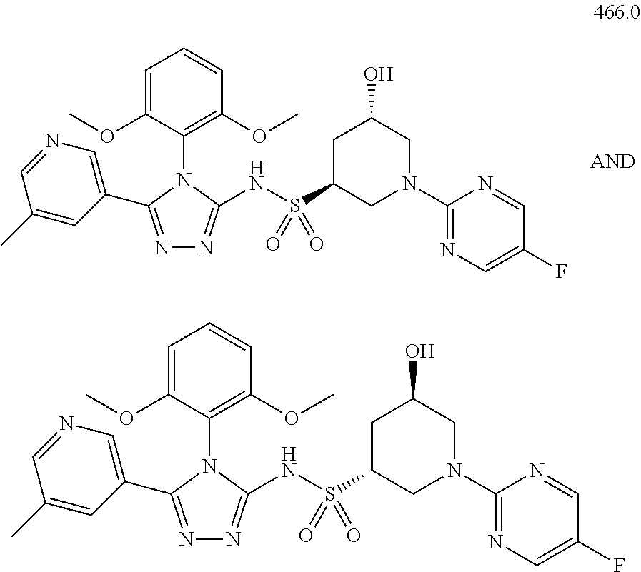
S(=O)(=O)(C1CN(C2=NC=C(F)C=N2)CC(O)C1)NC1=NN=C(C2=CN=CC(C)=C2)N1C1=C(OC)C=CC=C1OC.S(=O)(=O)(C1CN(C2=NC=C(F)C=N2)CC(O)C1)NC1=NN=C(C2=CN=CC(C)=C2)N1C1=C(OC)C=CC=C1OC
